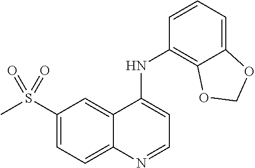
S(C1=CC=C2C(=C1)C(NC1=C3C(=CC=C1)OCO3)=CC=N2)(C)(=O)=O
